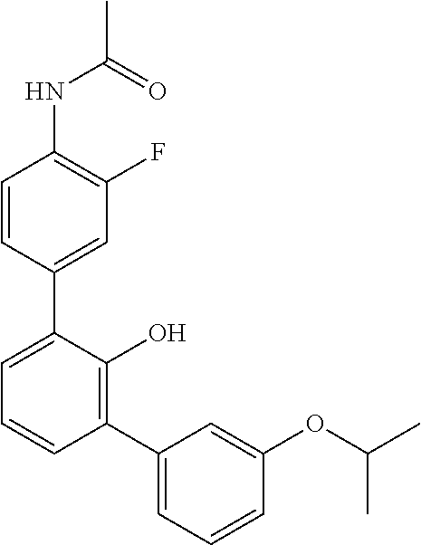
C1=CC(C2=CC=CC(C3=CC=CC(OC(C)C)=C3)=C2O)=CC(F)=C1NC(C)=O
